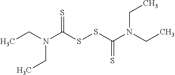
CCN(C(SSC(N(CC)CC)=S)=S)CC
